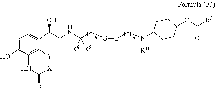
C1=C(O)C(NC(=O)[X])=C([Y])C(C(CNC(C[G][L]CN([R10])C2CCC(OC([R3])=O)CC2)([R8])[R9])O)=C1
